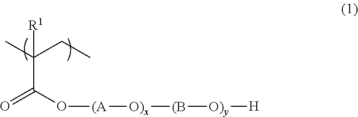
[R1]C(C)(CC)C(O[(A][O)x][(B][O)y][H])=O
